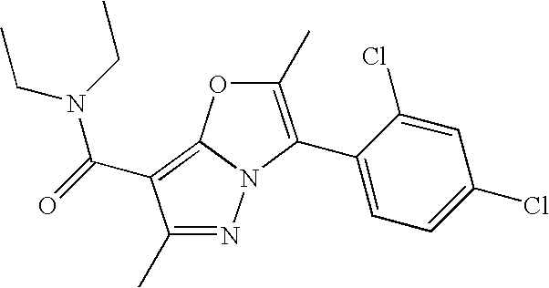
N1=C(C)C(C(=O)N(CC)CC)=C2N1C(C1=CC=C(Cl)C=C1Cl)=C(C)O2
